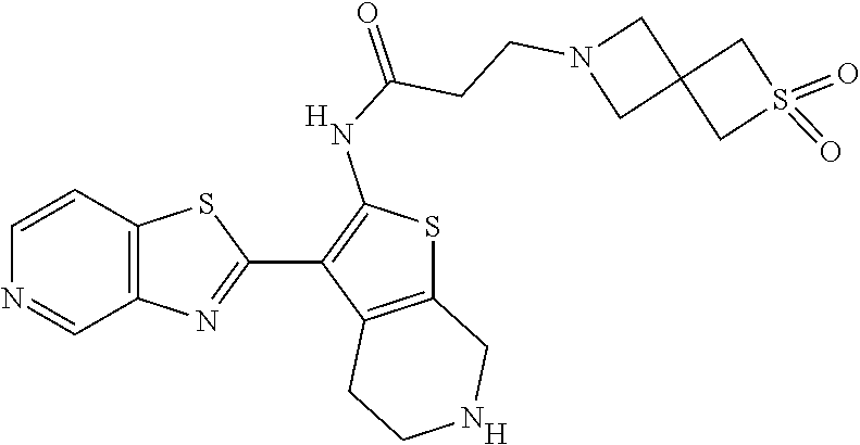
C12=C(C=CN=C1)SC(C1=C(NC(=O)CCN3CC4(C3)CS(=O)(=O)C4)SC3=C1CCNC3)=N2.[H].[H]
